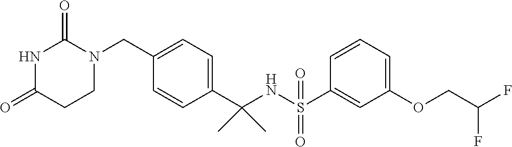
C1(C(NS(C2=CC(OCC(F)F)=CC=C2)(=O)=O)(C)C)=CC=C(CN2C(=O)NC(=O)CC2)C=C1
